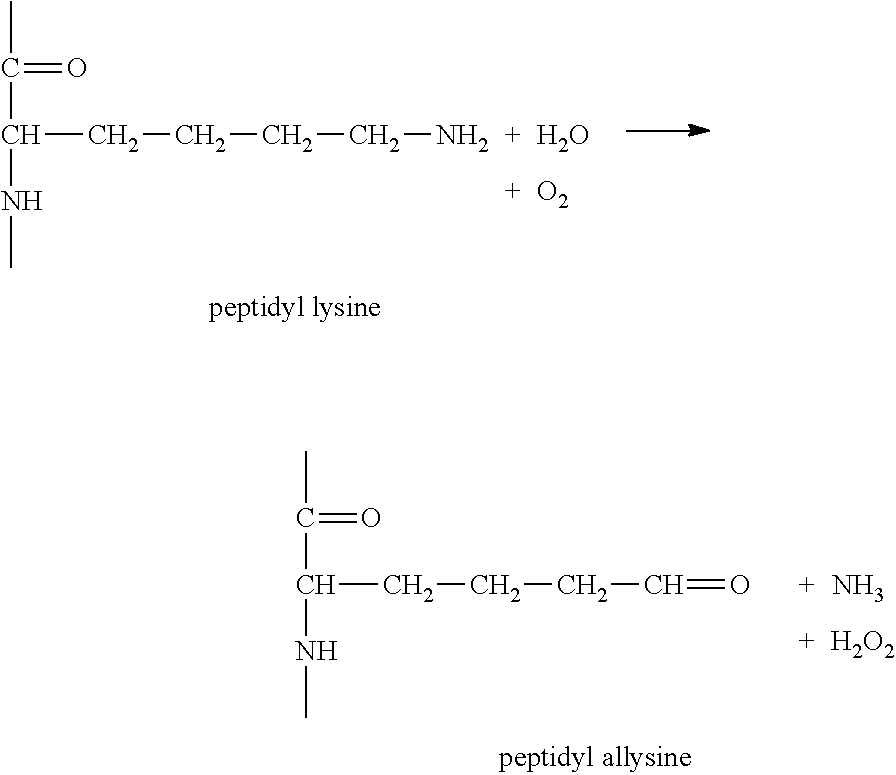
CC(C(NC)CCCCN)=O.O.[O2].CC(C(NC)CCCC=O)=O.N.[H2O2]
